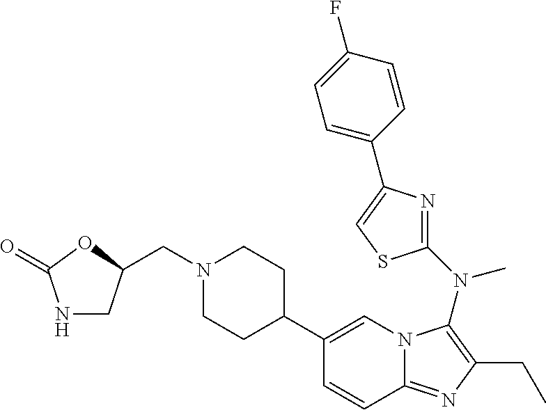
C1(C2CCN(CC3CNC(=O)O3)CC2)=CN2C(=NC(CC)=C2N(C2=NC(C3=CC=C(F)C=C3)=CS2)C)C=C1
